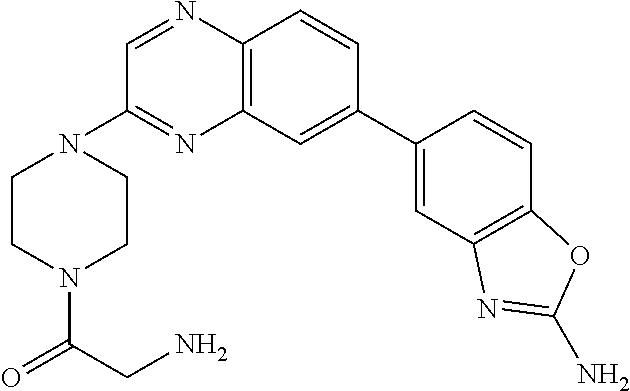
C12=C(C=C(C3=CC4=C(C=C3)OC(N)=N4)C=C1)N=C(N1CCN(C(=O)CN)CC1)C=N2
